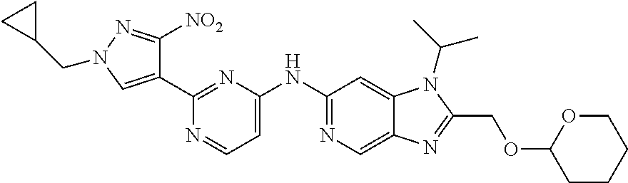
C1(C2=CN(CC3CC3)N=C2[NO2])=NC(NC2=NC=C3C(=C2)N(C(C)C)C(COC2CCCCO2)=N3)=CC=N1
